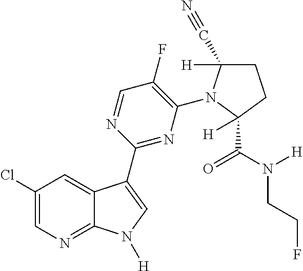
C1(Cl)=CN=C2C(=C1)C(C1=NC(N3C(C#N)([H])CCC3(C(N([H])CCF)=O)[H])=C(F)C=N1)=CN2[H]
